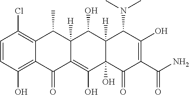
C1=CC(O)=C2C(=C1Cl)C(C)C1([H])C(=C(O)C3(O)C([H])(C1O)C(N(C)C)C(O)=C(C(N)=O)C3=O)C2=O
